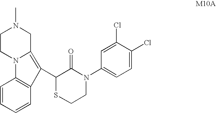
C1=C(Cl)C(Cl)=CC=C1N1C(=O)C(C2=C3N(C4=C2C=CC=C4)CCN(C)C3)SCC1
